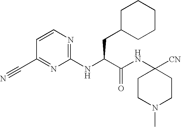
N(C(C(NC1([CN])CCN(C)CC1)=O)CC1CCCCC1)C1=NC=CC(C#N)=N1
